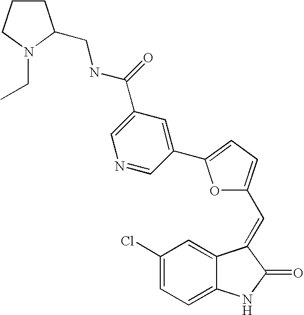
C1(Cl)=CC=C2C(=C1)C(=CC1=CC=C(C3=CC(C(=O)NCC4CCCN4CC)=CN=C3)O1)C(=O)N2
